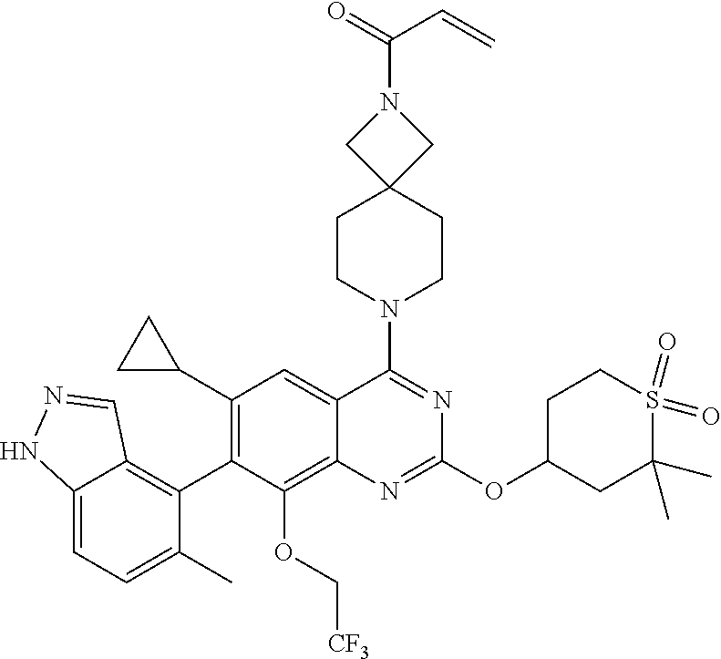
C12=CC=C(C)C(C3=C(C4CC4)C=C4C(=C3OC[CF3])N=C(OC3CC(C)(C)S(=O)(=O)CC3)N=C4N3CCC4(CC3)CN(C(C=C)=O)C4)=C1C=NN2
